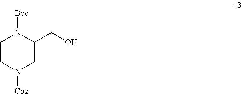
C1CN([Cbz])CC(CO)N1[Boc]
